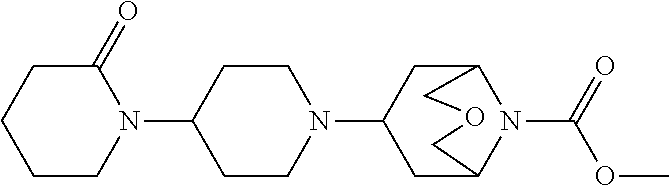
C1(N2C(=O)CCCC2)CCN(C2CC3N(C(=O)OC)C(C2)COC3)CC1
